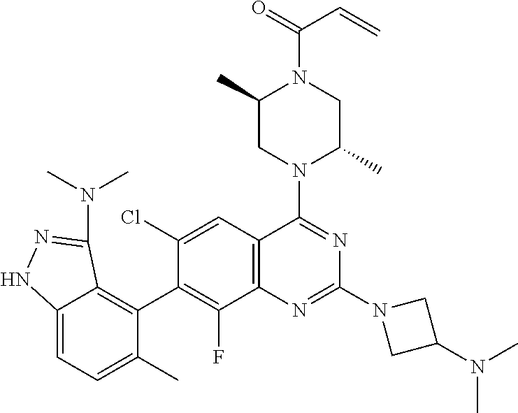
C12=CC=C(C)C(C3=C(F)C4=C(C=C3Cl)C(N3C(C)CN(C(=O)C=C)C(C)C3)=NC(N3CC(N(C)C)C3)=N4)=C1C(N(C)C)=NN2
